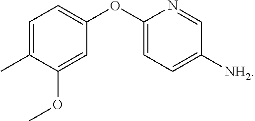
C1=C(C)C(OC)=CC(OC2=CC=C([NH2])C=N2)=C1
